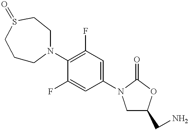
C1(N2CCCS(=O)CC2)=C(F)C=C(N2CC(CN)OC2=O)C=C1F
